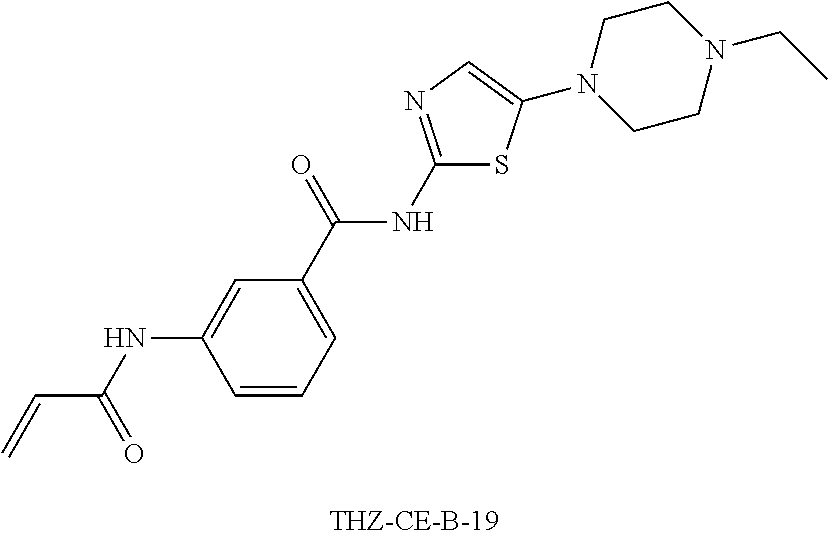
C=CC(NC1=CC(C(=O)NC2=NC=C(N3CCN(CC)CC3)S2)=CC=C1)=O
